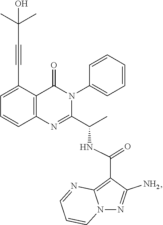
C1=C(C#CC(C)(C)O)C2=C(C=C1)N=C(C(C)NC(C1=C3N(N=C1N)C=CC=N3)=O)N(C1=CC=CC=C1)C2=O
